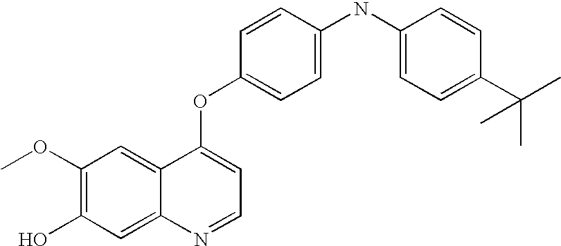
C1=CC(OC2=CC=NC3=CC(O)=C(OC)C=C23)=CC=C1NC1=CC=C(C(C)(C)C)C=C1
